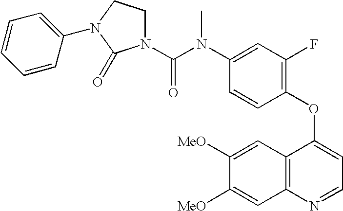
C1=C(OC2=C(F)C=C(N(C(=O)N3CCN(C4=CC=CC=C4)C3=O)C)C=C2)C2=C(N=C1)C=C([MeO])C([MeO])=C2
